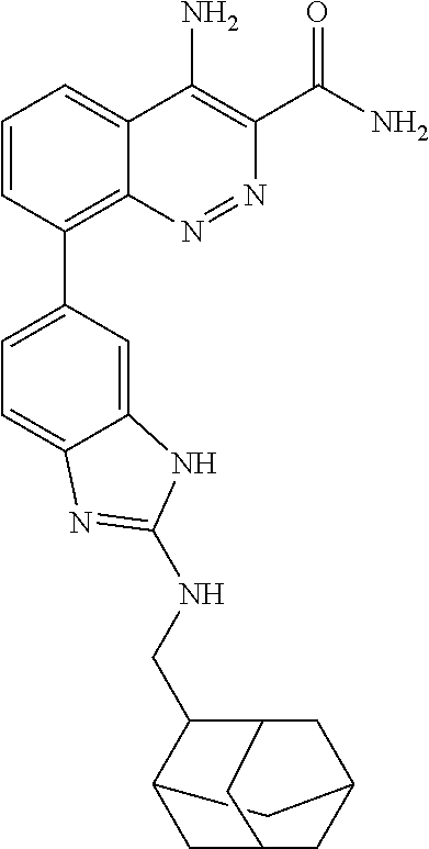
C1=CC(C2=CC=C3C(=C2)NC(NCC2C4CC5CC(CC2C5)C4)=N3)=C2C(=C1)C(N)=C(C(N)=O)N=N2
